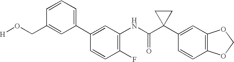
C1(F)=C(NC(C2(C3=CC4=C(C=C3)OCO4)CC2)=O)C=C(C2=CC=CC(CO[H])=C2)C=C1
